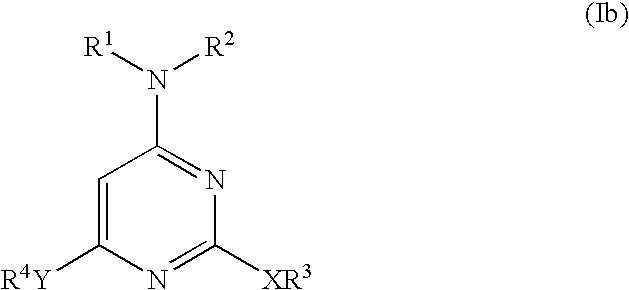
C1([XR3])=NC([R4Y])=CC(N([R1])[R2])=N1
